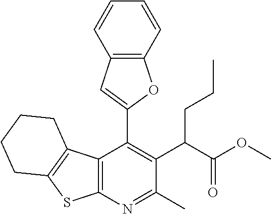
C12=C(N=C(C)C(C(C(OC)=O)CCC)=C1C1=CC3=C(O1)C=CC=C3)SC1=C2CCCC1
